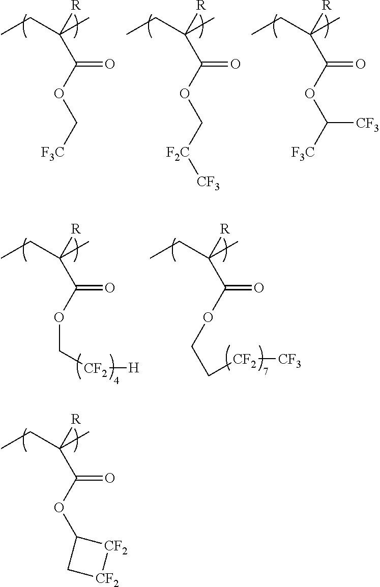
CCC(C)([R])C(OC1C[CF2][CF2]1)=O.CCC(C)([R])C(OC[F3C])=O.CCC(C)([R])C(OC[F2C][CF3])=O.CCC(C)([R])C(OC([F3C])[CF3])=O.CCC(C)([R])C(OC[CF2][H])=O.CCC(C)([R])C(OCC[CF2][CF3])=O
